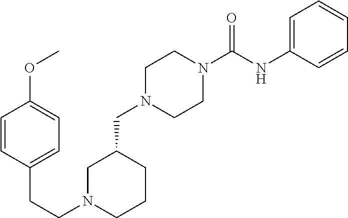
C1N(CC2CCCN(CCC3=CC=C(OC)C=C3)C2)CCN(C(NC2=CC=CC=C2)=O)C1
